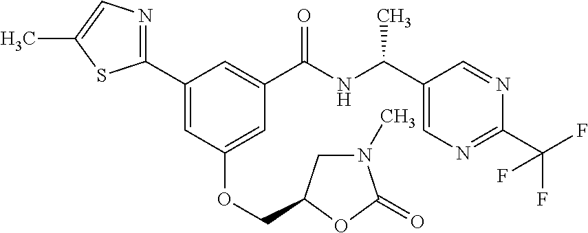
C1(C2=CC(OCC3CN(C)C(=O)O3)=CC(C(NC(C3=CN=C(C(F)(F)F)N=C3)C)=O)=C2)=NC=C(C)S1
